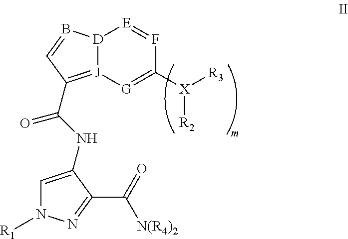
[D]12[J](=C(C(NC3=CN([R1])N=C3C(=O)[N(R4)2])=O)C=B1)[G]=C([X]([R3])[R2])F=[E]2
